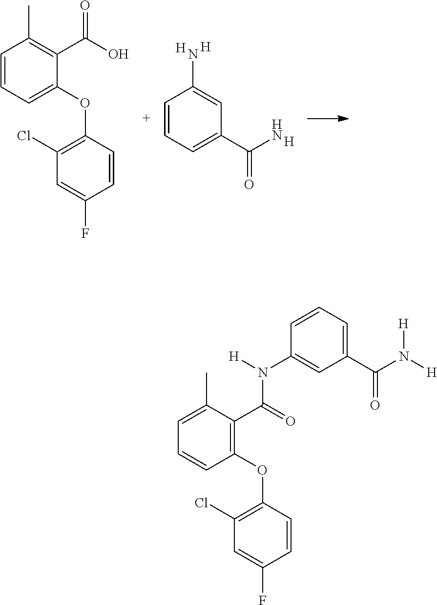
C1=CC=C(OC2=C(Cl)C=C(F)C=C2)C(C(O)=O)=C1C.C1=CC=C(C(N)=O)C=C1N.[H].[H].[H].C1(OC2=C(Cl)C=C(F)C=C2)=C(C(=O)N([H])C2=CC(C(N([H])[H])=O)=CC=C2)C(C)=CC=C1
